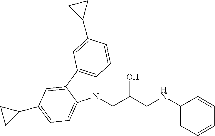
N1(CC(O)CNC2=CC=CC=C2)C2=C(C3=CC(C4CC4)=CC=C13)C=C(C1CC1)C=C2
